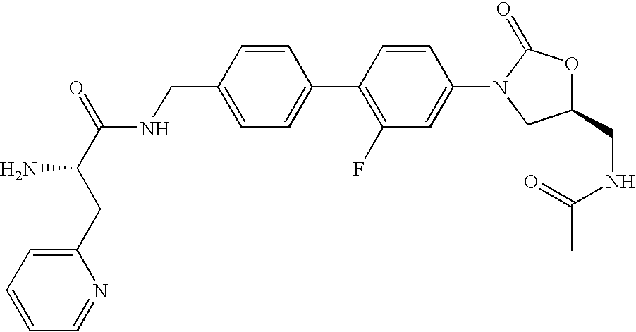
C1(CNC(C(CC2=CC=CC=N2)N)=O)=CC=C(C2=C(F)C=C(N3CC(CNC(C)=O)OC3=O)C=C2)C=C1
